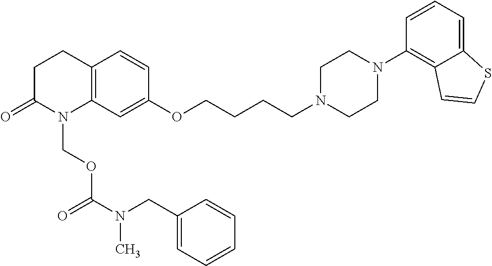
C1C(=O)N(COC(N(CC2=CC=CC=C2)C)=O)C2=C(C1)C=CC(OCCCCN1CCN(C3=C4C(=CC=C3)SC=C4)CC1)=C2
